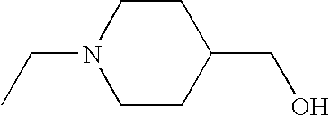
C1CC(CO)CCN1CC
